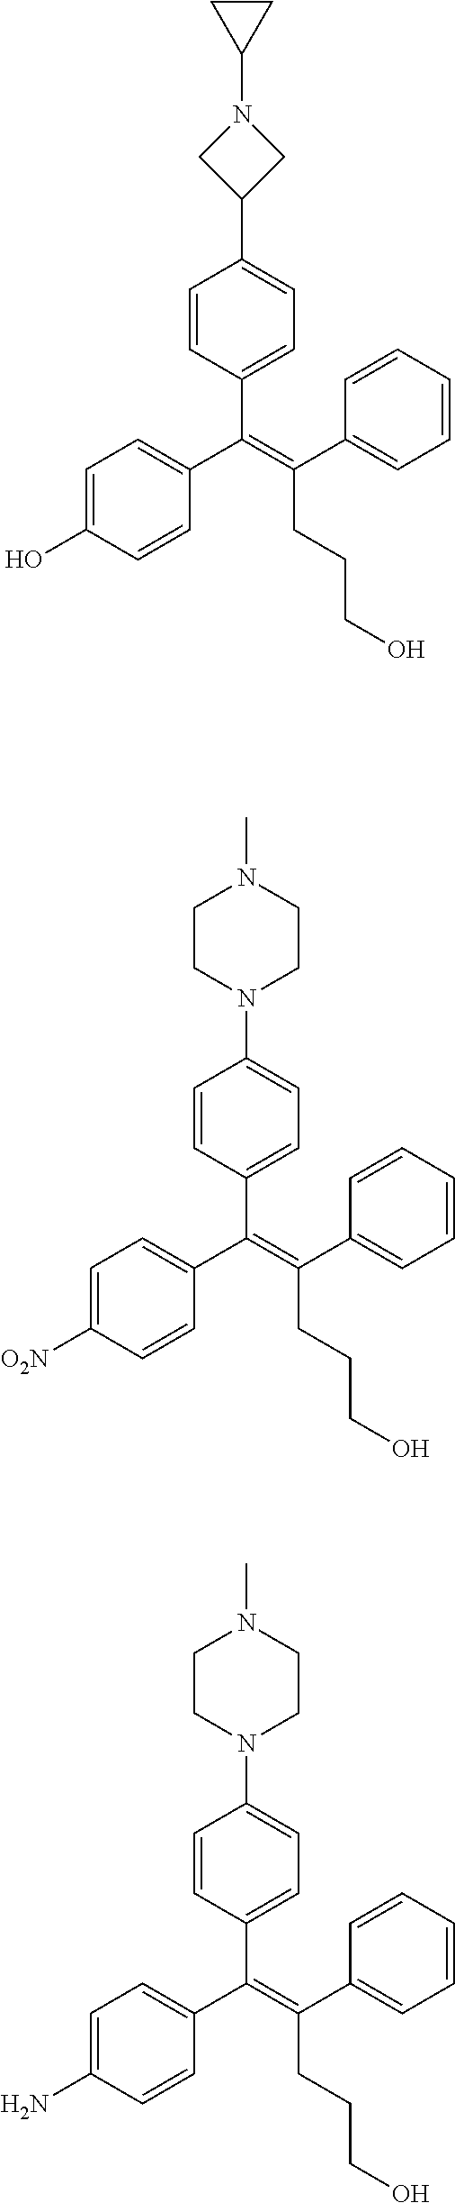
C(=C(C1=CC=CC=C1)CCCO)(C1=CC=C(O)C=C1)C1=CC=C(C2CN(C3CC3)C2)C=C1.C(=C(C1=CC=CC=C1)CCCO)(C1=CC=C([O2N])C=C1)C1=CC=C(N2CCN(C)CC2)C=C1.C(=C(C1=CC=CC=C1)CCCO)(C1=CC=C(N)C=C1)C1=CC=C(N2CCN(C)CC2)C=C1
